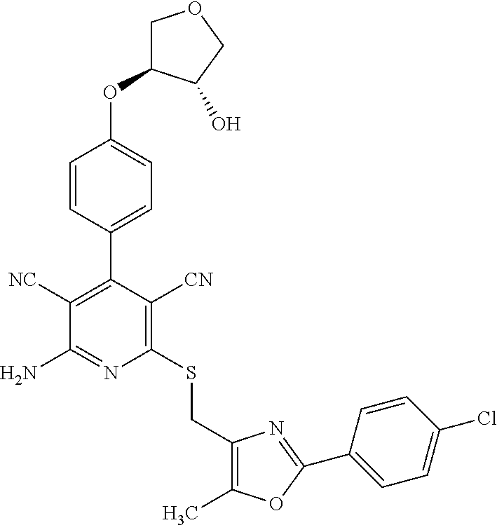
C1=CC(C2=C([NC])C(N)=NC(SCC3=C(C)OC(C4=CC=C(Cl)C=C4)=N3)=C2[CN])=CC=C1OC1COCC1O
